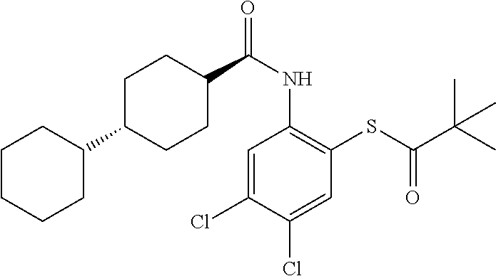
C1=C(Cl)C(Cl)=CC(SC(C(C)(C)C)=O)=C1NC(=O)C1CCC(C2CCCCC2)CC1
